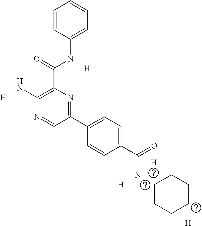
C1=CC(NC(C2=C(N)N=CC(C3=CC=C(C(=O)N)C=C3)=N2)=O)=CC=C1.[H].[H].[H].[H].C1CCCCC1.[H]
